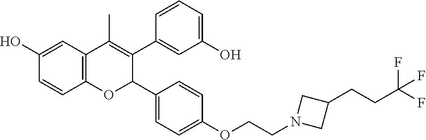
C12=C(C=C(O)C=C1)C(C)=C(C1=CC(O)=CC=C1)C(C1=CC=C(OCCN3CC(CCC(F)(F)F)C3)C=C1)O2
